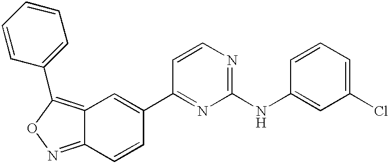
C12=C(C3=CC=CC=C3)ON=C1C=CC(C1=NC(NC3=CC(Cl)=CC=C3)=NC=C1)=C2
